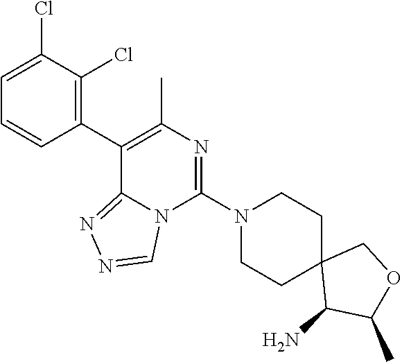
C1(C2=C(C)N=C(N3CCC4(CC3)C(N)C(C)OC4)N3C2=NN=C3)=C(Cl)C(Cl)=CC=C1
